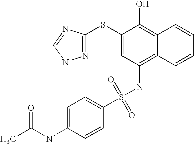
C1=C(NC(C)=O)C=CC(S(NC2=C3C(=C(O)C(SC4=NNC=N4)=C2)C=CC=C3)(=O)=O)=C1
